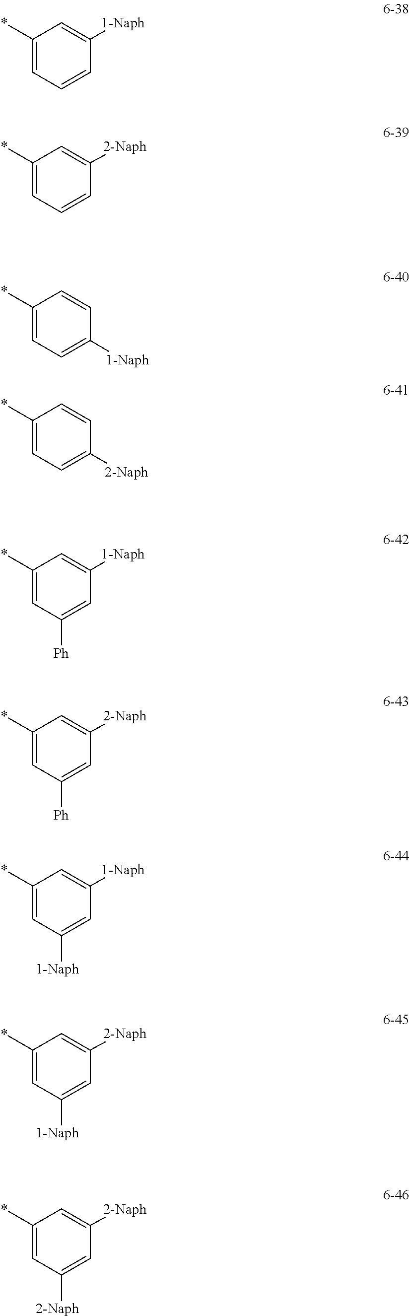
C1([1-Naph])=CC(*)=CC=C1.C1([2-Naph])=CC(*)=CC=C1.C1([2-Naph])=CC=C(*)C=C1.C1([1-Naph])=CC=C(*)C=C1.[Ph]C1=CC([1-Naph])=CC(*)=C1.C1([2-Naph])=CC(*)=CC([Ph])=C1.[1-Naph]C1=CC([1-Naph])=CC(*)=C1.C1([2-Naph])=CC(*)=CC([1-Naph])=C1.C1([2-Naph])=CC(*)=CC([2-Naph])=C1
